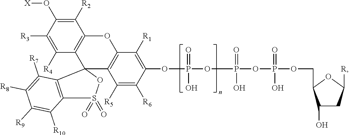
C1([R2])=C(O[X])C([R3])=C([R4])C2=C1OC1=C(C([R5])=C([R6])C(OP(OP(OP(=O)(O)OCC3C(O)CC([R])O3)(=O)O)(=O)O)=C1[R1])C21OS(=O)(=O)C2=C1C([R7])=C([R8])C([R9])=C2[R10]
